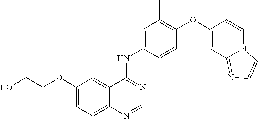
C1=CC(NC2=NC=NC3=CC=C(OCCO)C=C23)=CC(C)=C1OC1=CC2=NC=CN2C=C1
